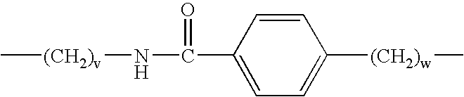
C[(CH2)v]NC(C1=CC=C([(CH2)w]C)C=C1)=O
